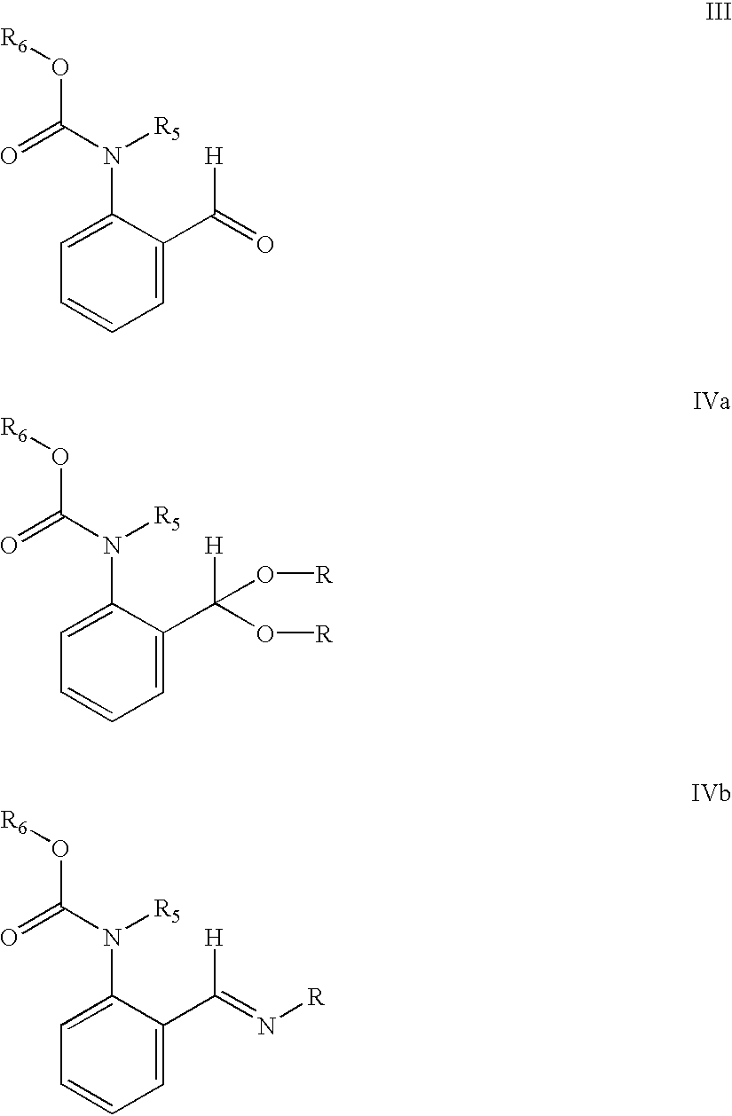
C1=C(C(=O)[H])C(N(C(=O)O[R6])[R5])=CC=C1.C1=C(C(O[R])([H])O[R])C(N(C(=O)O[R6])[R5])=CC=C1.C1=C(C(=N[R])[H])C(N(C(=O)O[R6])[R5])=CC=C1
